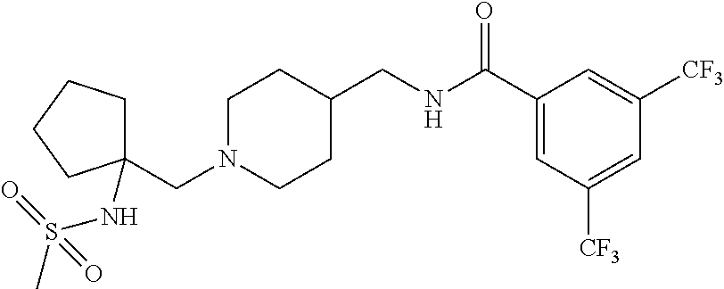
C1N(CC2(NS(C)(=O)=O)CCCC2)CCC(CNC(C2=CC([CF3])=CC([CF3])=C2)=O)C1
